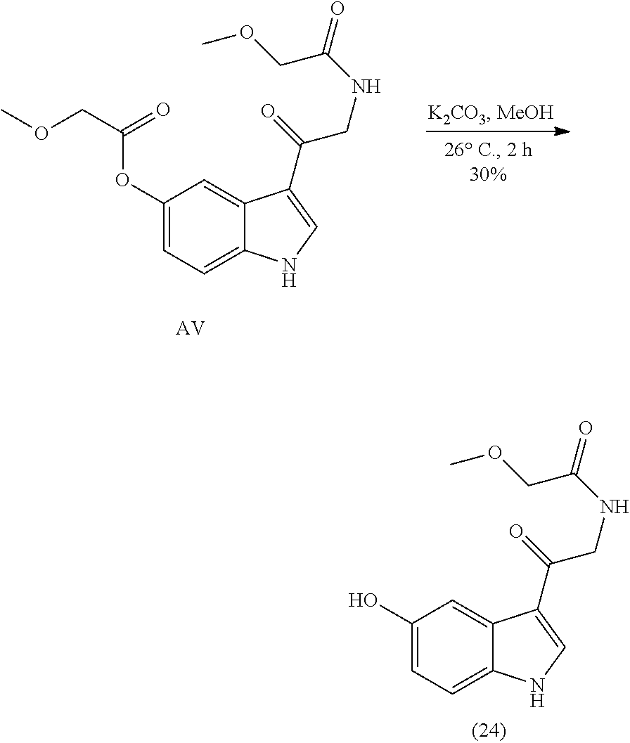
C1(OC(COC)=O)=CC=C2C(=C1)C(C(=O)CNC(COC)=O)=CN2.[AV].C1(O)=CC=C2C(=C1)C(C(=O)CNC(COC)=O)=CN2
